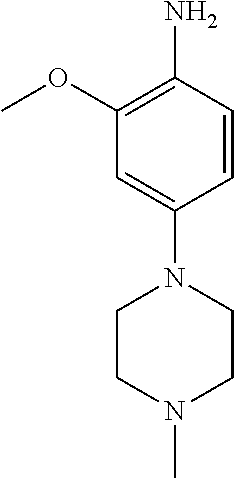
C1(OC)=C(N)C=CC(N2CCN(C)CC2)=C1
